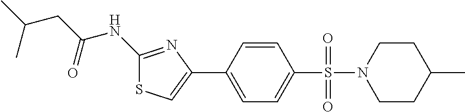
C1(NC(CC(C)C)=O)=NC(C2=CC=C(S(=O)(=O)N3CCC(C)CC3)C=C2)=CS1
